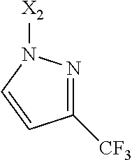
C1([CF3])=NN([X2])C=C1
